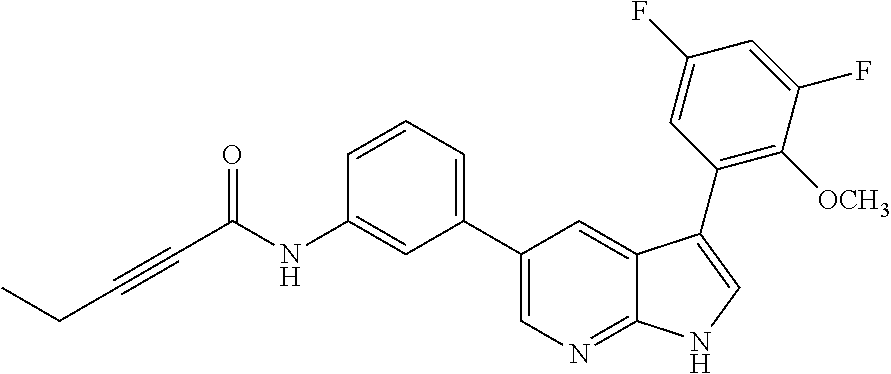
C(C(NC1=CC(C2=CN=C3C(=C2)C(C2=C([OCH3])C(F)=CC(F)=C2)=CN3)=CC=C1)=O)#CCC
